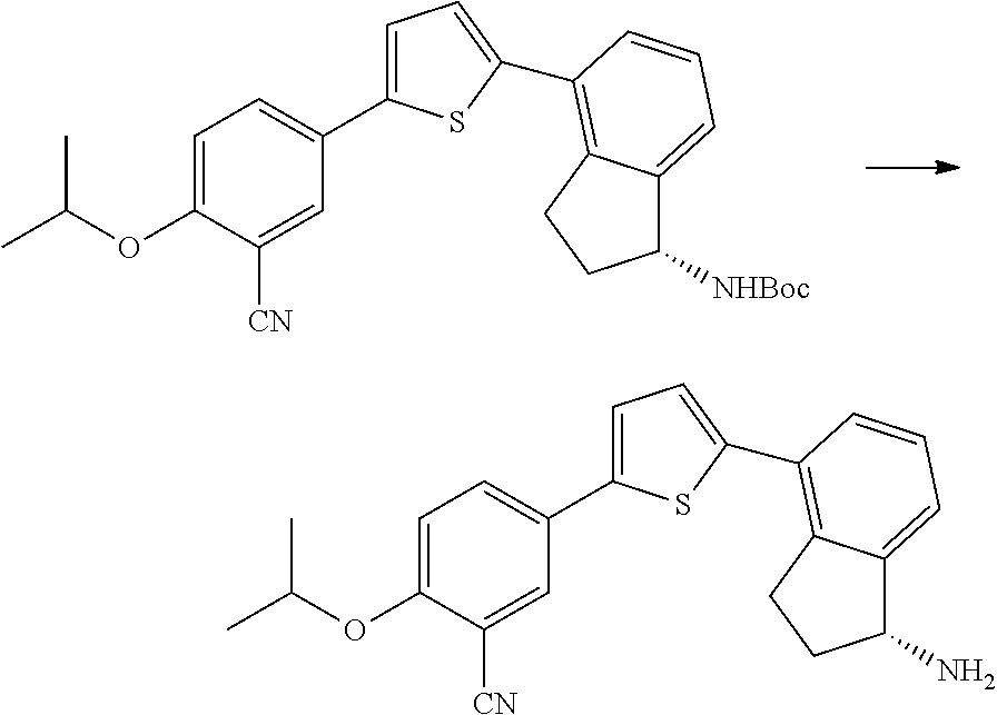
C1=C(C2=CC=C(OC(C)C)C([CN])=C2)SC(C2=C3C(=CC=C2)C([NHBoc])CC3)=C1.C1=C(C2=CC=C(OC(C)C)C([CN])=C2)SC(C2=C3C(=CC=C2)C(N)CC3)=C1
